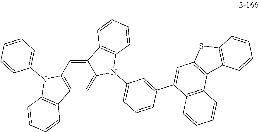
C12=CC3=C(C=C1N(C1=CC=CC(C4=CC5=C(C6=C4C=CC=C6)C4=C(S5)C=CC=C4)=C1)C1=C2C=CC=C1)C1=C(N3C2=CC=CC=C2)C=CC=C1
